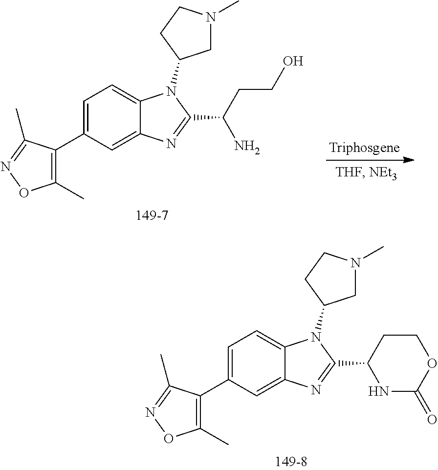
C12=CC=C(C3=C(C)ON=C3C)C=C1N=C(C(CCO)N)N2C1CN(C)CC1.C12=CC=C(C3=C(C)ON=C3C)C=C1N=C(C1CCOC(=O)N1)N2C1CN(C)CC1
